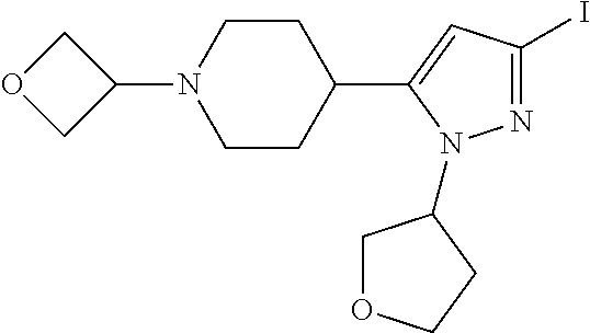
C1CN(C2COC2)CCC1C1=CC(I)=NN1C1COCC1
